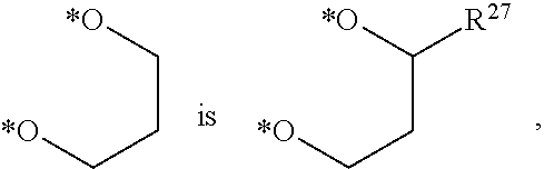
[*O]CCC[*O].[*O]CCC([*O])[R27]
